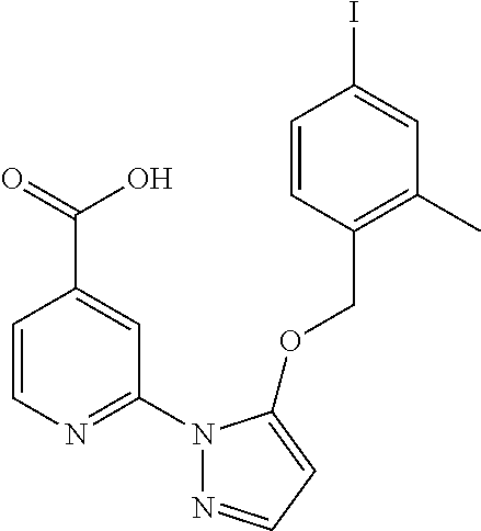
C1=CC(COC2=CC=NN2C2=NC=CC(C(=O)O)=C2)=C(C)C=C1I
